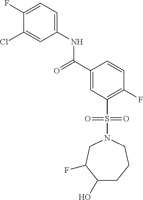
C1(F)=CC=C(NC(=O)C2=CC(S(=O)(=O)N3CC(F)C(O)CCC3)=C(F)C=C2)C=C1Cl
